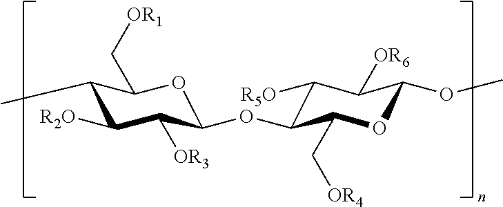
C1(C)C([R2O])C([OR3])C(OC2C([R5O])C([OR6])C(OC)OC2C[OR4])OC1C[OR1]
